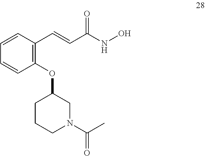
C1=CC(C=CC(=O)NO)=C(OC2CCCN(C(=O)C)C2)C=C1
